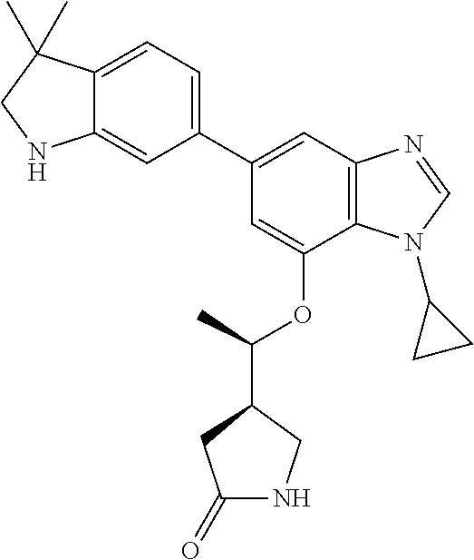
C1(C2=CC3=C(C(OC(C4CC(=O)NC4)C)=C2)N(C2CC2)C=N3)=CC=C2C(=C1)NCC2(C)C
